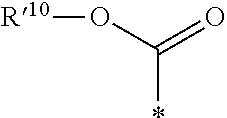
C(*)(O[R10])=O
